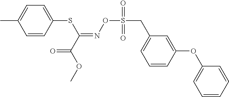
C1=CC(SC(=NOS(CC2=CC=CC(OC3=CC=CC=C3)=C2)(=O)=O)C(OC)=O)=CC=C1C
